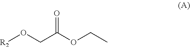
[R2]OCC(OCC)=O
